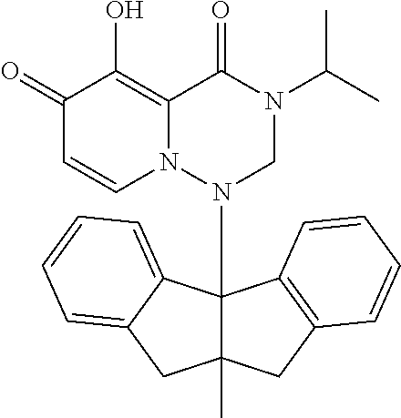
C1(=O)C=CN2C(=C1O)C(=O)N(C(C)C)CN2C12C(C)(CC3=C1C=CC=C3)CC1=CC=CC=C21
